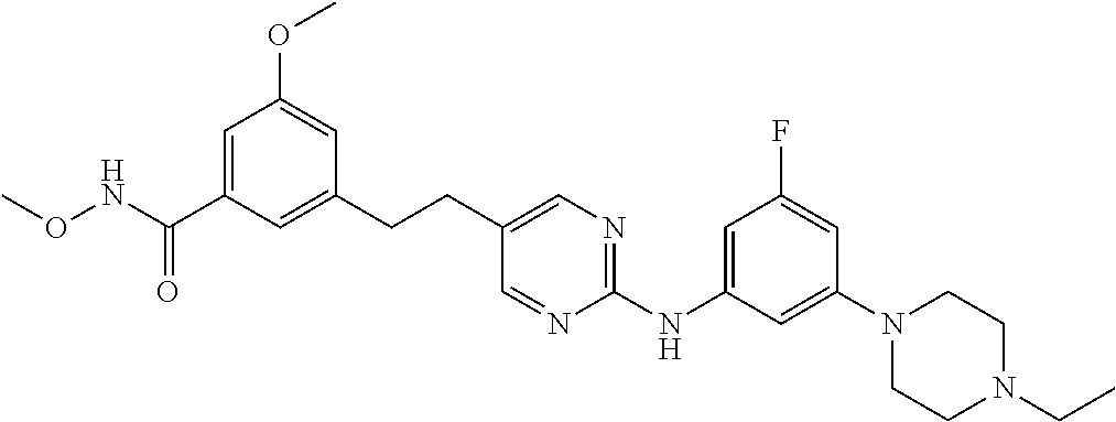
O(NC(C1=CC(OC)=CC(CCC2=CN=C(NC3=CC(F)=CC(N4CCN(CC)CC4)=C3)N=C2)=C1)=O)C
